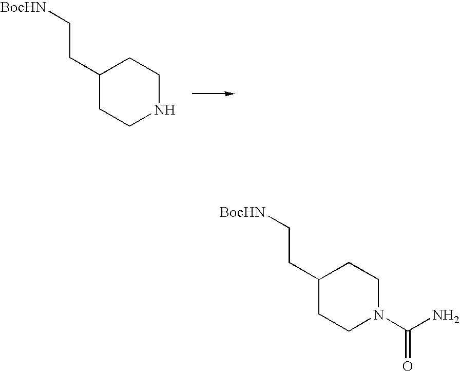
C1(CC[BocHN])CCNCC1.C1(CC[BocHN])CCN(C(N)=O)CC1
